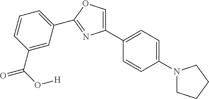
C1(C2=CC=C(N3CCCC3)C=C2)=COC(C2=CC=CC(C(O[H])=O)=C2)=N1
